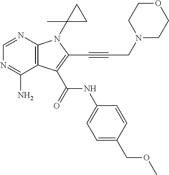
N1=C(N)C2=C(N=C1)N(C1(C)CC1)C(C#CCN1CCOCC1)=C2C(NC1=CC=C(COC)C=C1)=O
